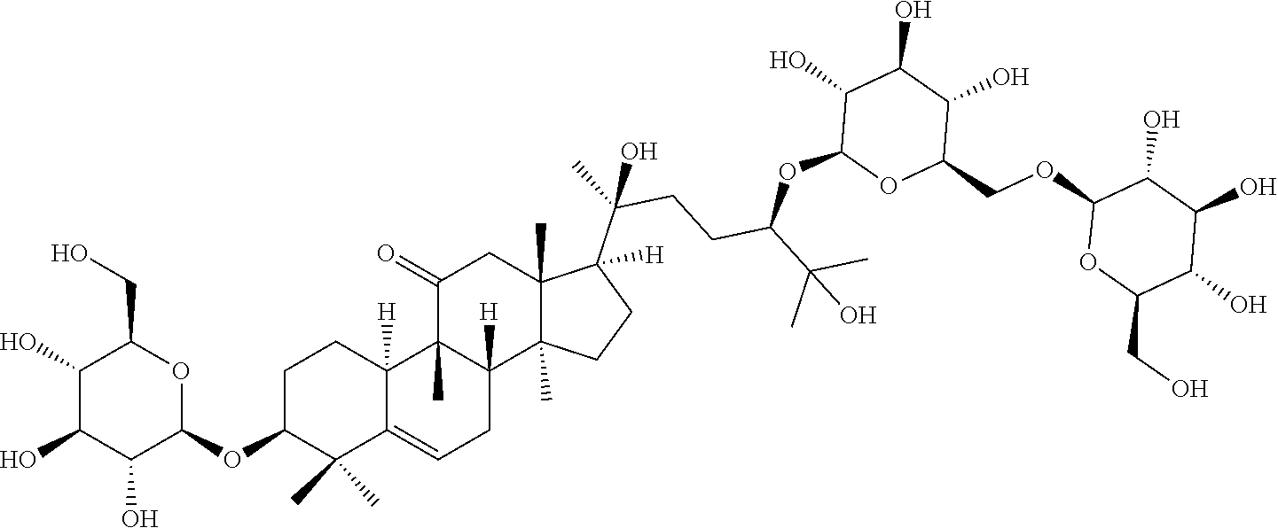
OCC1C(O)C(O)C(O)C(OC2C(C)(C)C3=CCC4([H])C(C)(C3([H])CC2)C(=O)CC2(C)C4(C)CCC2(C(C)(CCC(C(C)(C)O)OC2OC(COC3OC(CO)C(O)C(O)C3O)C(O)C(O)C2O)O)[H])O1
